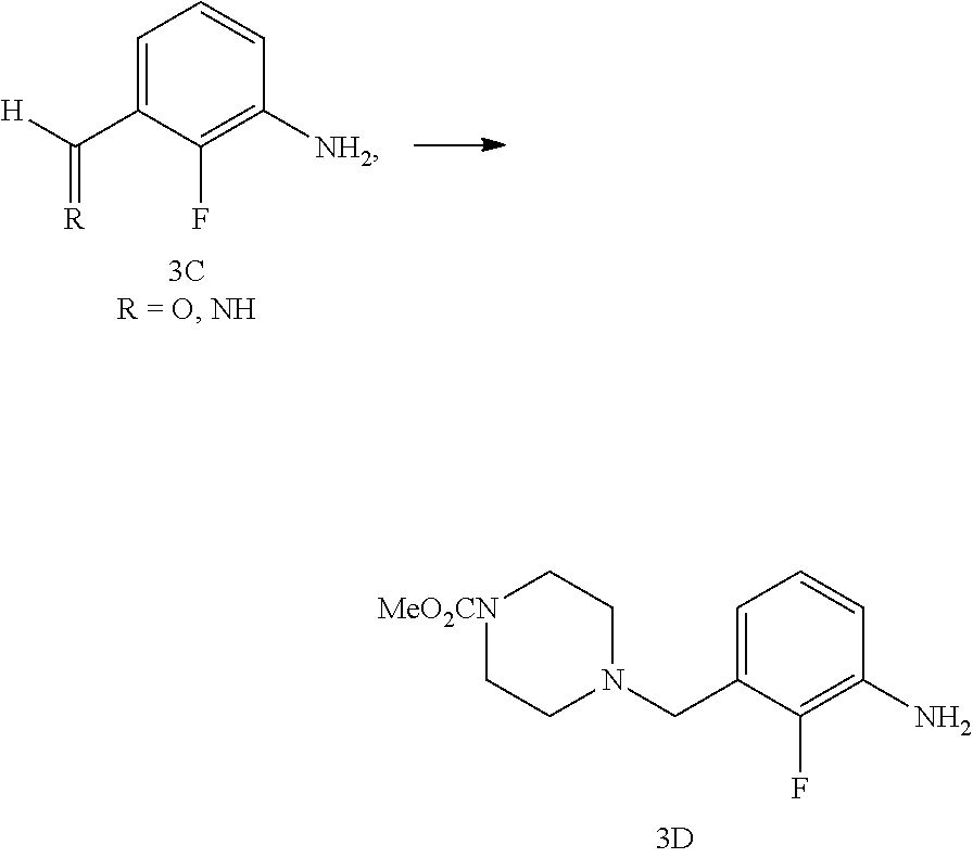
C1=C(C([H])=[R])C(F)=C([NH2])C=C1.C1=C(CN2CC[MeO2CN]CC2)C(F)=C(N)C=C1
